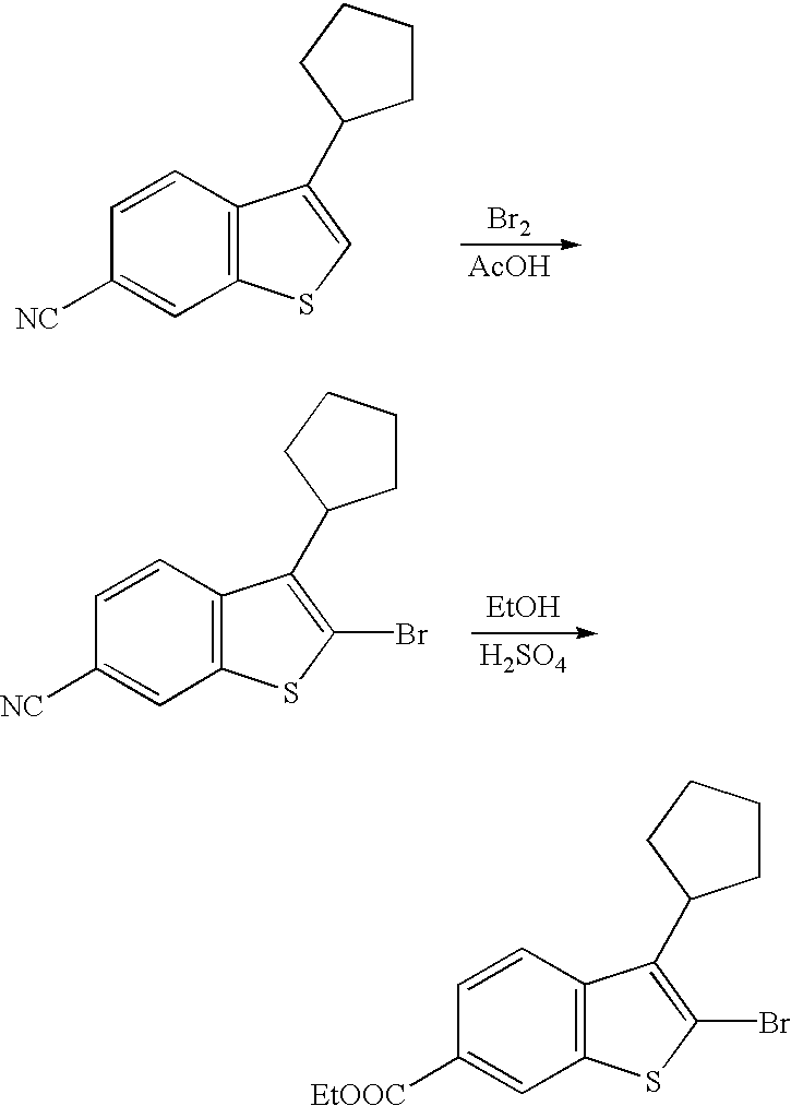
C1([NC])=CC2=C(C=C1)C(C1CCCC1)=CS2.[Br2].[AcOH].C1([NC])=CC2=C(C=C1)C(C1CCCC1)=C(Br)S2.[EtOH].[H2SO4].C1([EtOOC])=CC2=C(C=C1)C(C1CCCC1)=C(Br)S2
